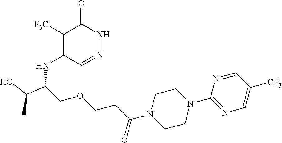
C1([F3C])=C(NC(COCCC(N2CCN(C3=NC=C([CF3])C=N3)CC2)=O)C(O)C)C=NNC1=O
